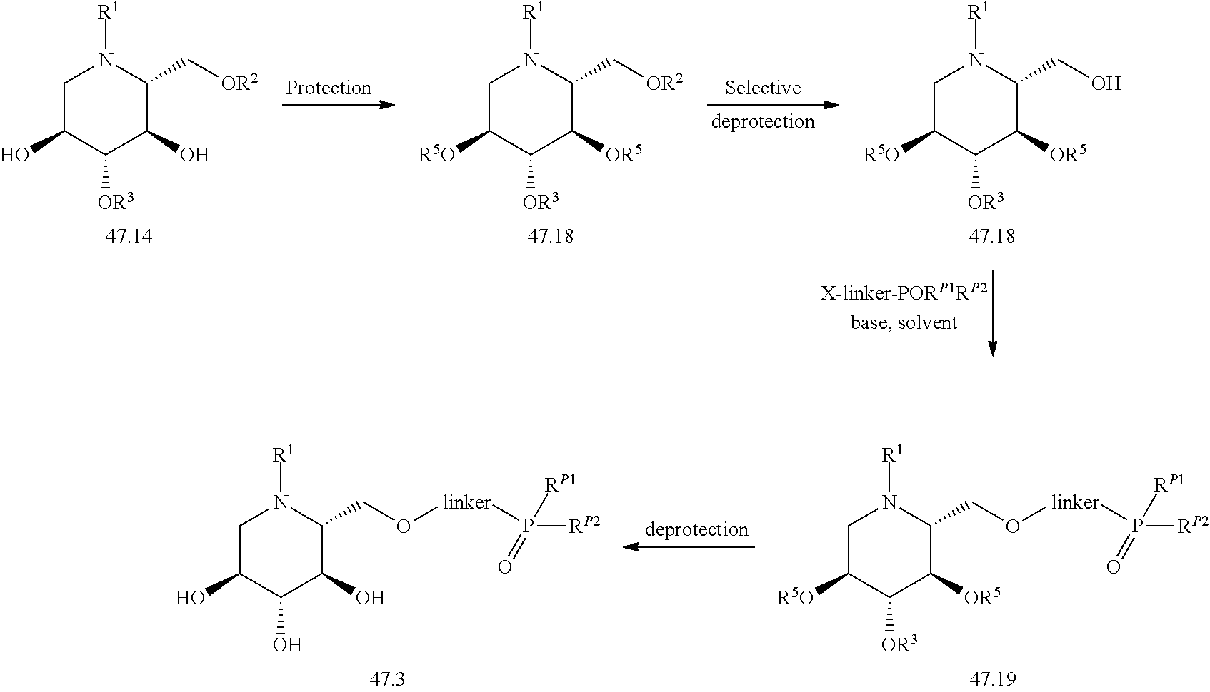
[OR3]C1C(O)C(C[OR2])N([R1])CC1O.[OR3]C1C([OR5])C(C[OR2])N([R1])CC1[R5O].[OR3]C1C([OR5])C(CO)N([R1])CC1[R5O].OC1C(O)C(CO[linker]P([RP2])([RP1])=O)N([R1])CC1O.[OR3]C1C([OR5])C(CO[linker]P([RP2])([RP1])=O)N([R1])CC1[R5O]
